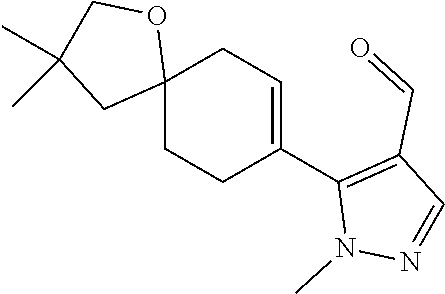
C12(CCC(C3=C(C=O)C=NN3C)=CC1)OCC(C)(C)C2
